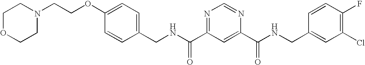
N(C(=O)C1=NC=NC(C(=O)NCC2=CC(Cl)=C(F)C=C2)=C1)CC1=CC=C(OCCN2CCOCC2)C=C1
